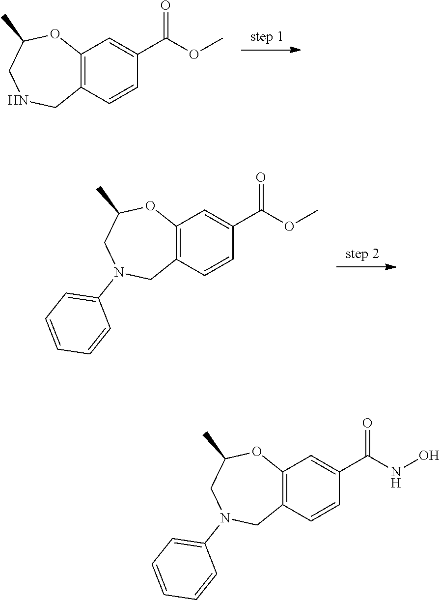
C12=C(C=CC(C(OC)=O)=C1)CNCC(C)O2.C1(N2CC(C)OC3=C(C=CC(C(OC)=O)=C3)C2)=CC=CC=C1.C1(N2CC(C)OC3=C(C=CC(C(NO)=O)=C3)C2)=CC=CC=C1
